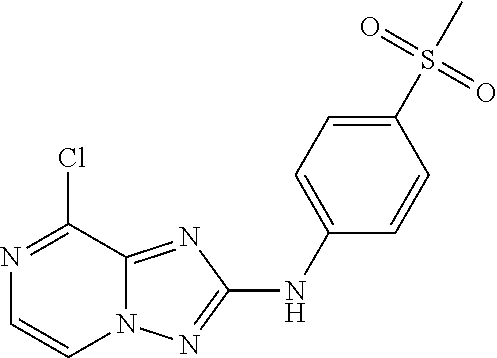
N1=C(Cl)C2=NC(NC3=CC=C(S(C)(=O)=O)C=C3)=NN2C=C1
